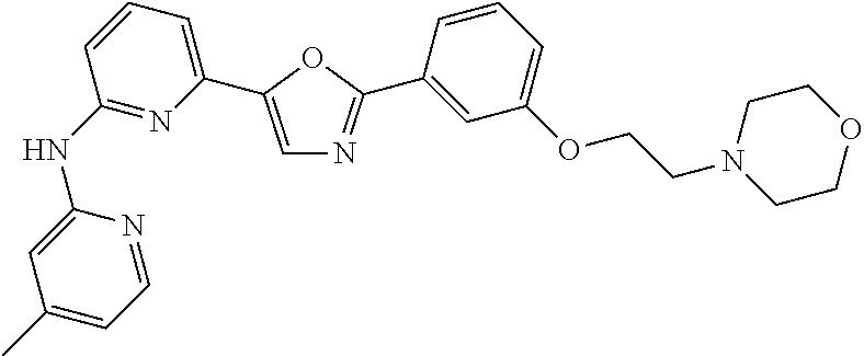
C1(NC2=NC(C3=CN=C(C4=CC(OCCN5CCOCC5)=CC=C4)O3)=CC=C2)=CC(C)=CC=N1
